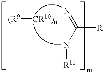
[(R9][CR10)n].N=C(N[R11])[R]
